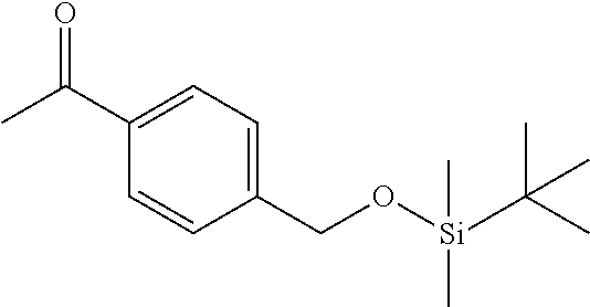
C1=C(C(=O)C)C=CC(CO[Si](C(C)(C)C)(C)C)=C1
